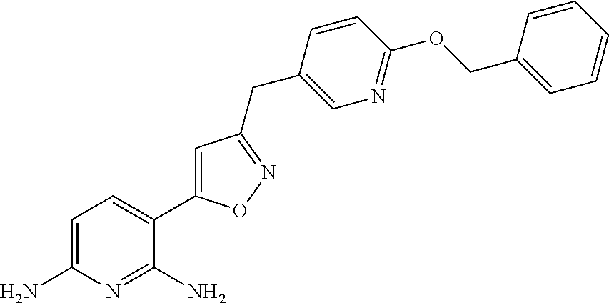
C1=C(N)N=C(N)C(C2=CC(CC3=CN=C(OCC4=CC=CC=C4)C=C3)=NO2)=C1
